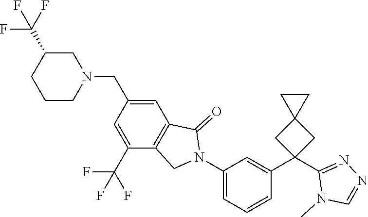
C1CN(CC2=CC3=C(C(C(F)(F)F)=C2)CN(C2=CC=CC(C4(C5=NN=CN5C)CC5(C4)CC5)=C2)C3=O)CC(C(F)(F)F)C1
